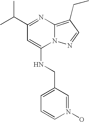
C(C1=NC2=C(CC)C=NN2C(NCC2=CC=CN(O)=C2)=C1)(C)C
